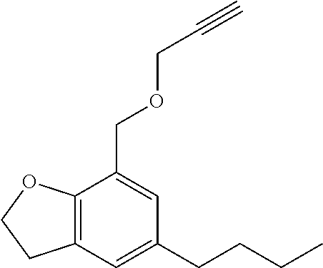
C12=C(C=C(CCCC)C=C1COCC#C)CCO2
